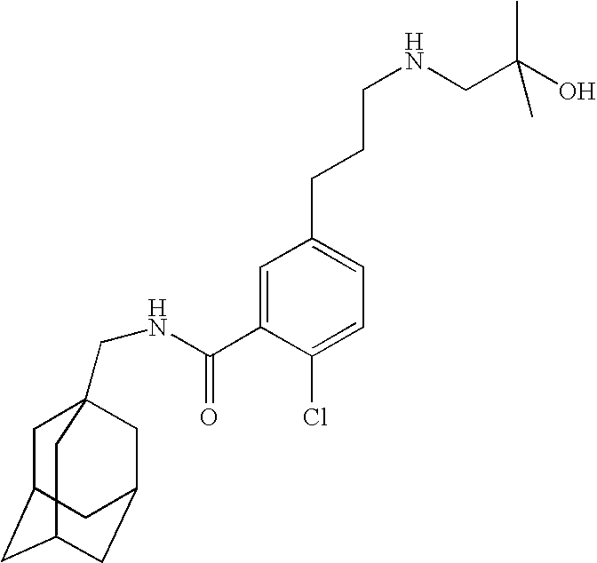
C1=C(C(=O)NCC23CC4CC(CC(C2)C4)C3)C(Cl)=CC=C1CCCNCC(O)(C)C
